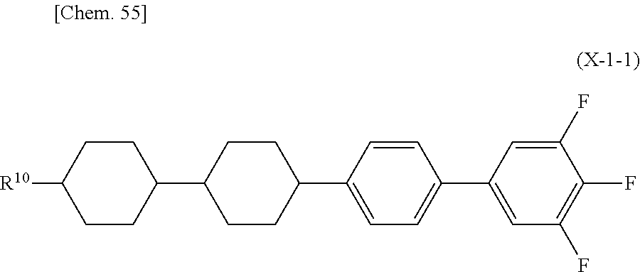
C1CC(C2CCC(C3=CC=C(C4=CC(F)=C(F)C(F)=C4)C=C3)CC2)CCC1[R10]
